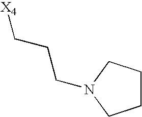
[X4]CCCN1CCCC1
